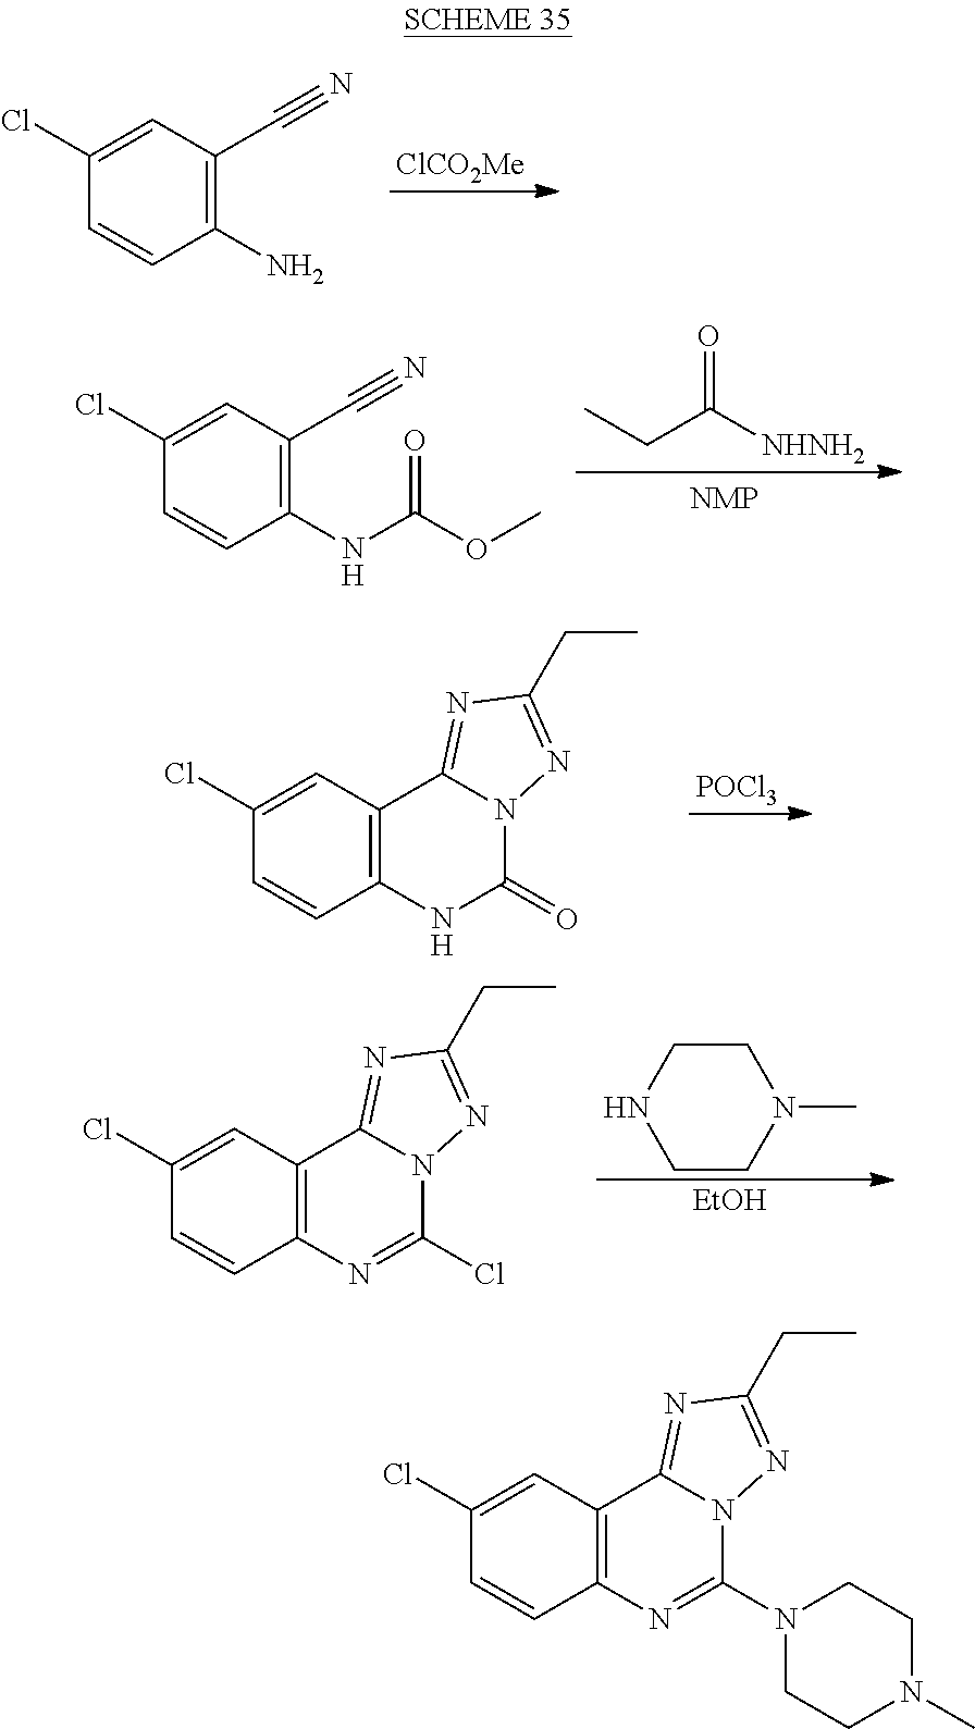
[ClCO2Me].C1(Cl)=CC(C#N)=C(N)C=C1.C1(Cl)=CC2=C(C=C1)N=C(Cl)N1C2=NC(CC)=N1.N1(C)CCNCC1.[EtOH].C(C([NHNH2])=O)C.C1(Cl)=CC(C#N)=C(NC(OC)=O)C=C1.[POCl3].C1(Cl)=CC2=C(C=C1)NC(=O)N1C2=NC(CC)=N1.C1(Cl)=CC2=C(C=C1)N=C(N1CCN(C)CC1)N1C2=NC(CC)=N1
